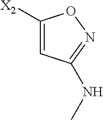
C1=C([X2])ON=C1NC
